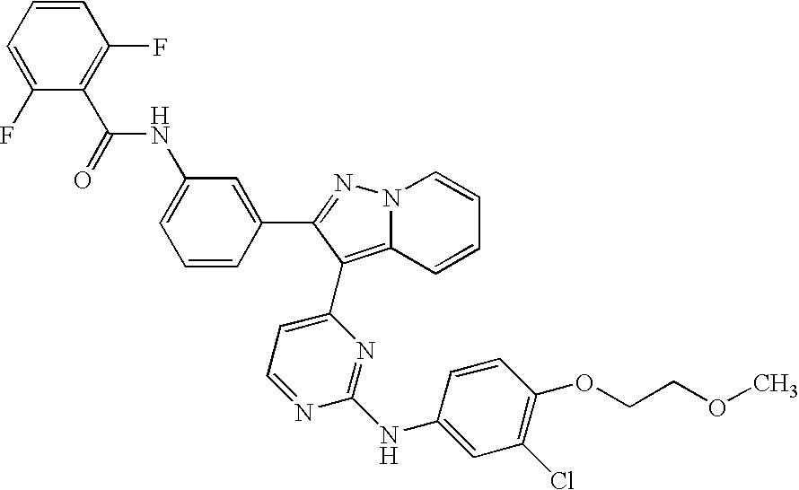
N(C1=CC=CC(C2=NN3C(=C2C2=CC=NC(NC4=CC(Cl)=C(OCCOC)C=C4)=N2)C=CC=C3)=C1)C(C1=C(F)C=CC=C1F)=O
